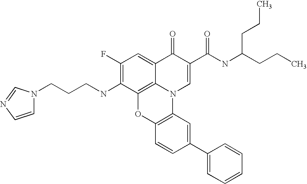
C1(F)=C(NCCCN2C=CN=C2)C2=C3C(=C1)C(=O)C(C(NC(CCC)CCC)=O)=CN3C1=C(O2)C=CC(C2=CC=CC=C2)=C1
